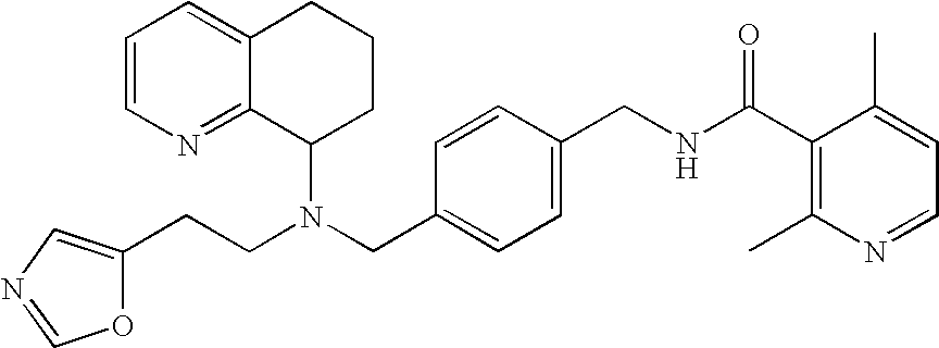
N(CC1=CC=C(CNC(C2=C(C)N=CC=C2C)=O)C=C1)(C1CCCC2=CC=CN=C12)CCC1=CN=CO1
